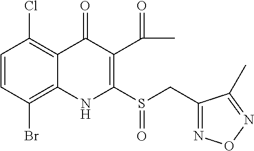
C1=CC(Br)=C2C(=C1Cl)C(=O)C(C(=O)C)=C(S(CC1=NON=C1C)=O)N2
